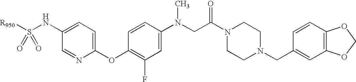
[R950]S(=O)(NC1=CC=C(OC2=C(F)C=C(N(C)CC(=O)N3CCN(CC4=CC5=C(C=C4)OCO5)CC3)C=C2)N=C1)=O
